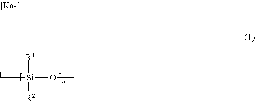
[R1][Si]1([R2])OCCCCC1
